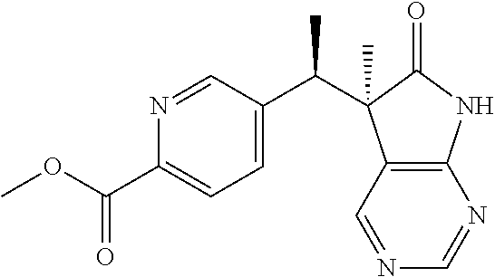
C1=C(C(C)C2(C)C3=C(NC2=O)N=CN=C3)C=NC(C(OC)=O)=C1
